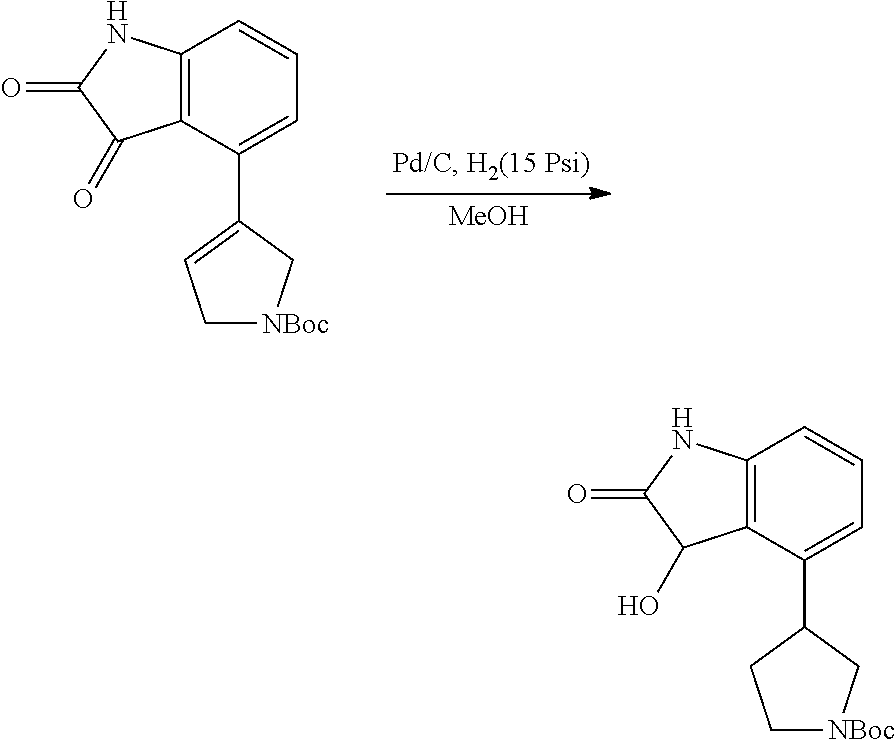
C1[NBoc]CC=C1C1=CC=CC2=C1C(=O)C(=O)N2.[MeOH].C1[NBoc]CCC1C1=CC=CC2=C1C(O)C(=O)N2
